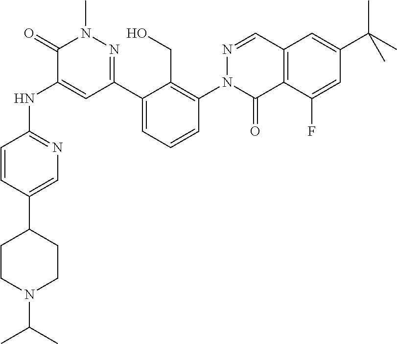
C1=C(C2CCN(C(C)C)CC2)C=CC(NC2=CC(C3=CC=CC(N4C(=O)C5=C(C=N4)C=C(C(C)(C)C)C=C5F)=C3CO)=NN(C)C2=O)=N1
